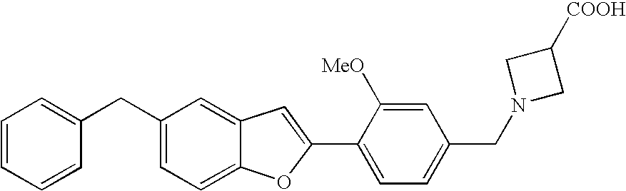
C(C1=CC=C2C(=C1)C=C(C1=CC=C(CN3CC([COOH])C3)C=C1[MeO])O2)C1=CC=CC=C1
